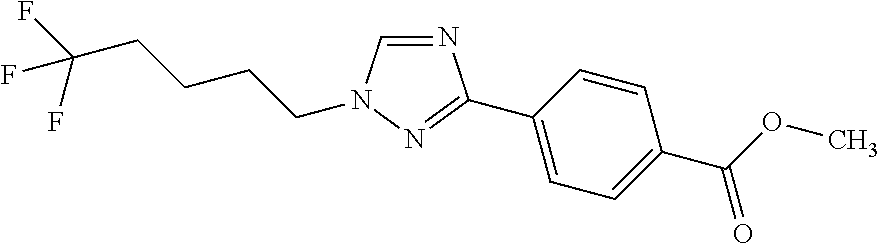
N1=CN(CCCCC(F)(F)F)N=C1C1=CC=C(C(OC)=O)C=C1
